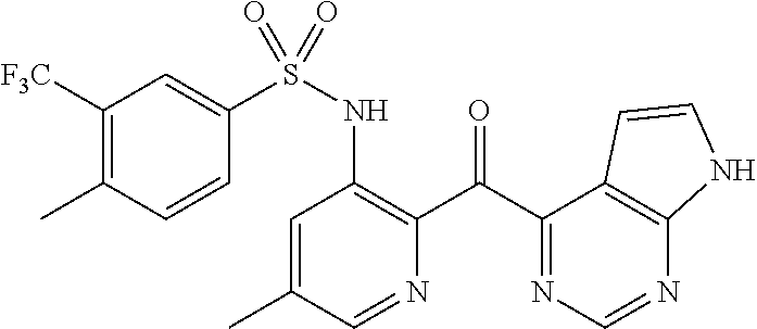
S(NC1=C(C(C2=NC=NC3=C2C=CN3)=O)N=CC(C)=C1)(C1=CC([F3C])=C(C)C=C1)(=O)=O
